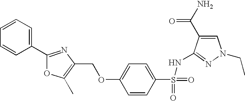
C1(OCC2=C(C)OC(C3=CC=CC=C3)=N2)=CC=C(S(=O)(=O)NC2=NN(CC)C=C2C(N)=O)C=C1
